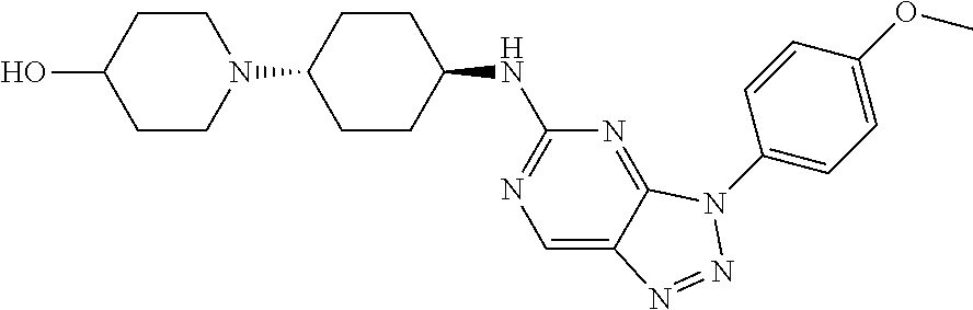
C1=C(OC)C=CC(N2C3=NC(NC4CCC(N5CCC(O)CC5)CC4)=NC=C3N=N2)=C1
